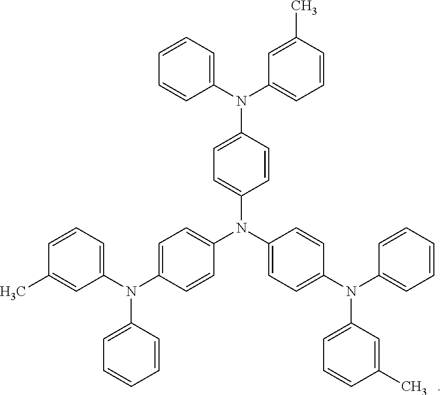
C1(N(C2=CC=CC(C)=C2)C2=CC=C(N(C3=CC=C(N(C4=CC=CC(C)=C4)C4=CC=CC=C4)C=C3)C3=CC=C(N(C4=CC=CC=C4)C4=CC=CC(C)=C4)C=C3)C=C2)=CC=CC=C1
